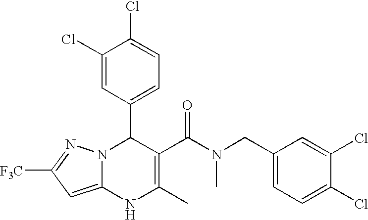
C1(Cl)=CC(C2N3C(=CC([F3C])=N3)NC(C)=C2C(N(C)CC2=CC=C(Cl)C(Cl)=C2)=O)=CC=C1Cl
